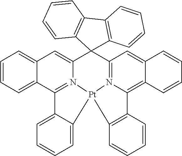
C12=CC=CC=C1C1=N3C(=C2)C2(C4=N5C(=C6C(=C4)C=CC=C6)C4=C(C=CC=C4)[Pt]35C3=CC=CC=C13)C1=C(C=CC=C1)C1=C2C=CC=C1
